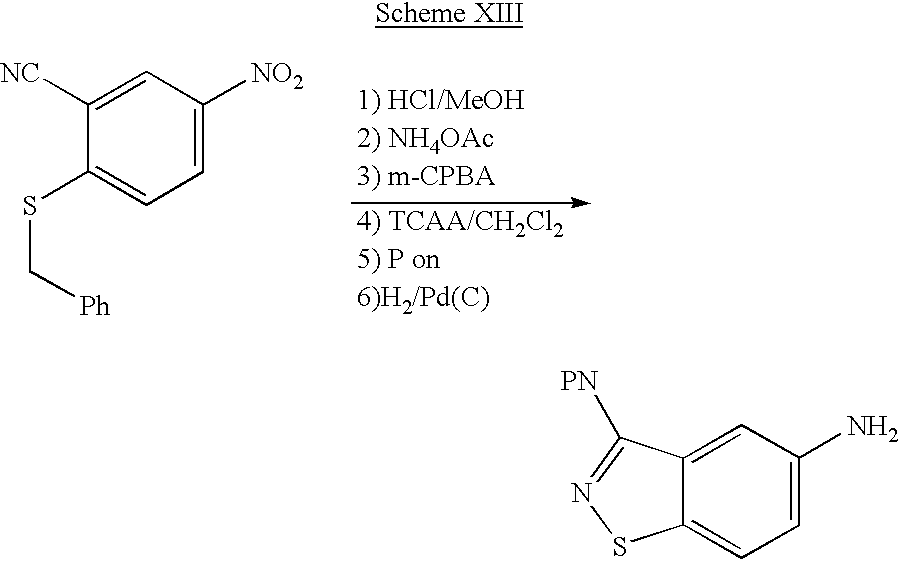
C1=C(N)C=C2C(=C1)SN=C2[PN].C1=C([NO2])C=C([NC])C(SC[Ph])=C1
